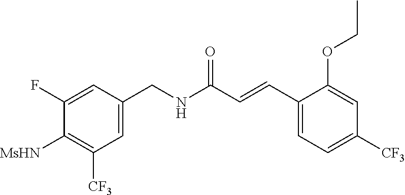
C1=C(CNC(C=CC2=CC=C([CF3])C=C2OCC)=O)C=C(F)C([MsHN])=C1[CF3]
